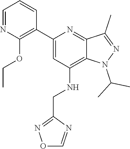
C12=C(NCC3=NOC=N3)C=C(C3=C(OCC)N=CC=C3)N=C1C(C)=NN2C(C)C
